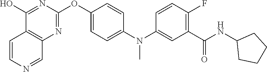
C12=C(N=C(OC3=CC=C(N(C4=CC(C(NC5CCCC5)=O)=C(F)C=C4)C)C=C3)N=C1O)C=NC=C2
